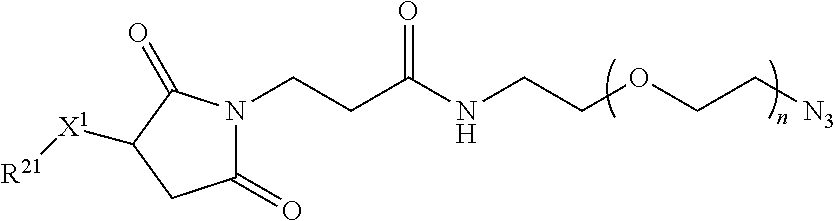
C1(=O)N(CCC(NCCOCC[N3])=O)C(=O)C([X1][R21])C1
